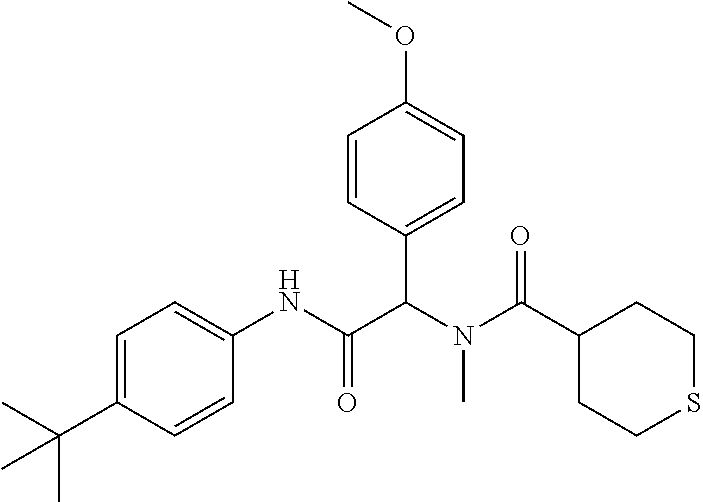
C1=C(C(C)(C)C)C=CC(NC(C(N(C(=O)C2CCSCC2)C)C2=CC=C(OC)C=C2)=O)=C1
